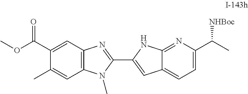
C12=C(C=C(C(OC)=O)C(C)=C1)N=C(C1=CC3=CC=C(C(C)[NHBoc])N=C3N1)N2C
